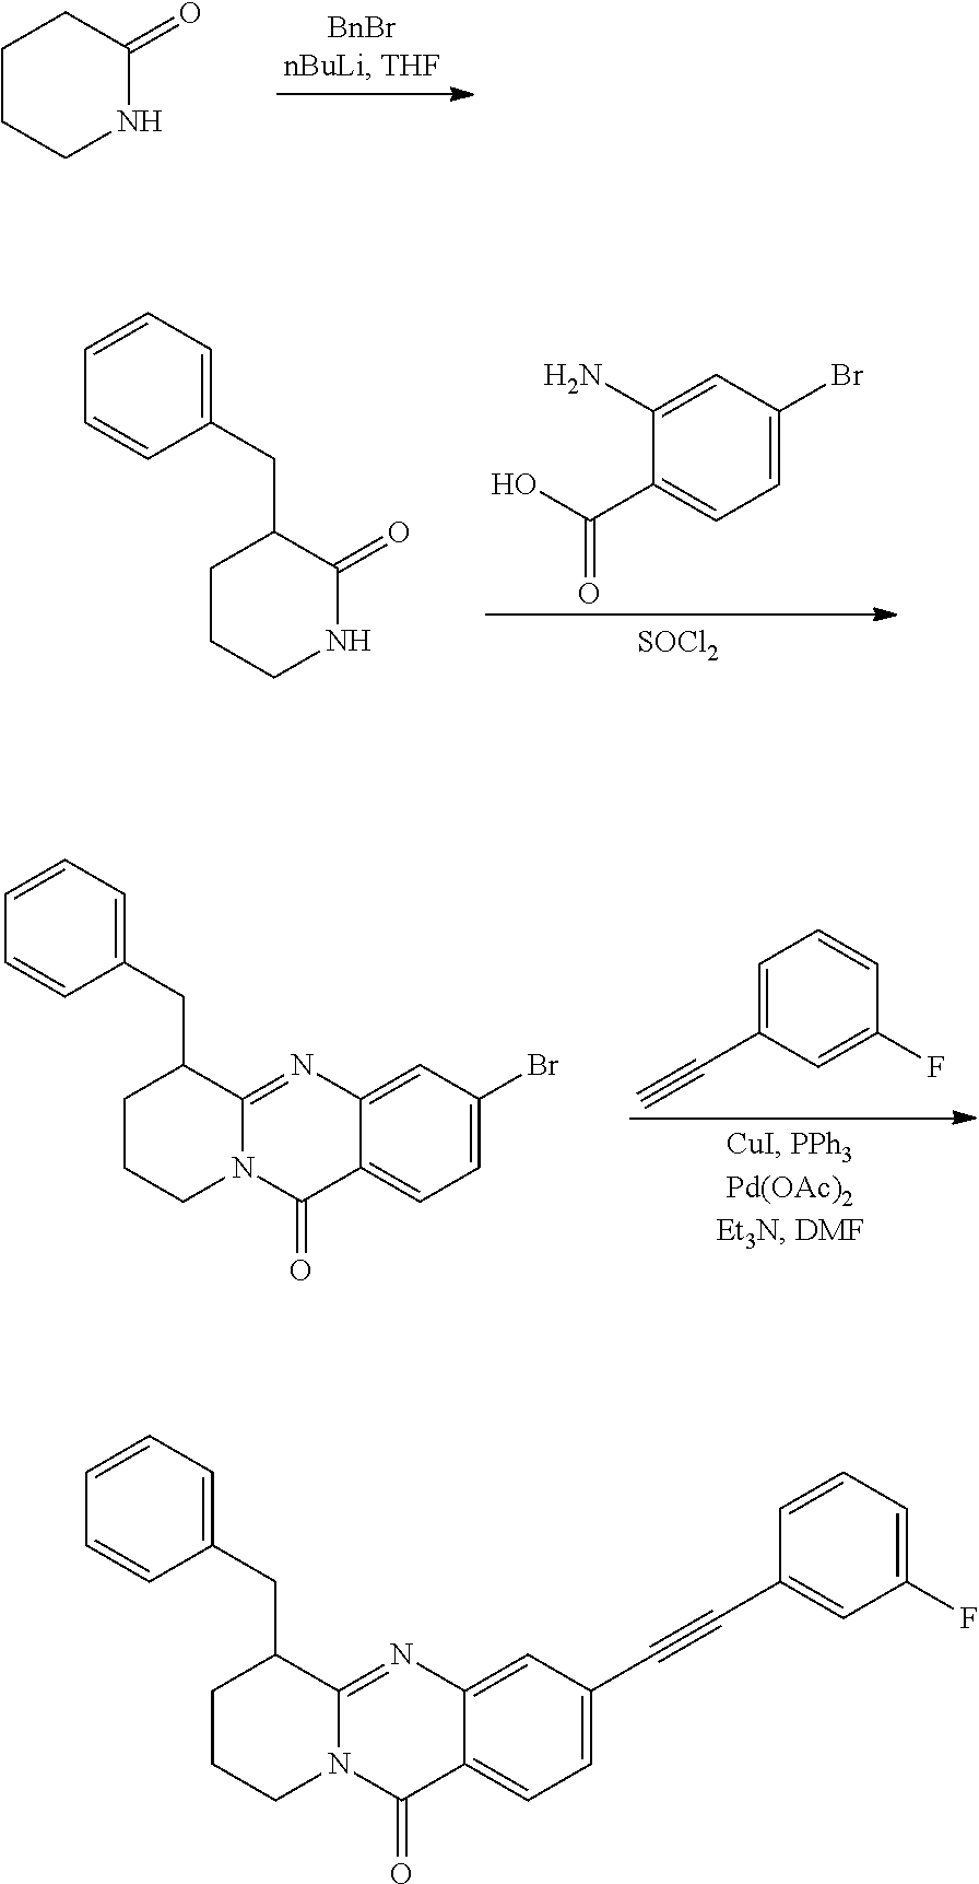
C1=C(N)C(C(O)=O)=CC=C1Br.[SOCl2].C1CC(CC2=CC=CC=C2)C(=O)NC1.C1=C(C#C)C=C(F)C=C1.C1CCN2C(=NC3=CC(Br)=CC=C3C2=O)C1CC1=CC=CC=C1.C1CCC(=O)NC1.C1CCN2C(=NC3=CC(C#CC4=CC(F)=CC=C4)=CC=C3C2=O)C1CC1=CC=CC=C1
